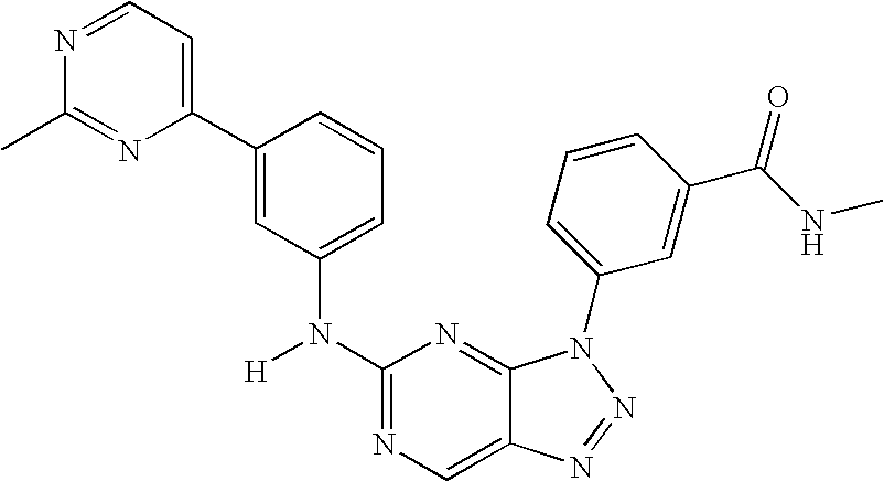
C1(C2=CC=NC(C)=N2)=CC(N(C2=NC=C3C(=N2)N(C2=CC=CC(C(NC)=O)=C2)N=N3)[H])=CC=C1
